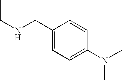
C1(CNCC)=CC=C(N(C)C)C=C1
